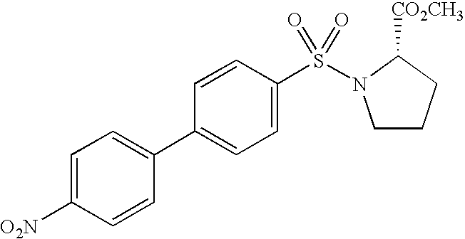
C1(C2=CC=C(S(N3CCCC3[CO2CH3])(=O)=O)C=C2)=CC=C([O2N])C=C1
